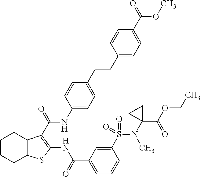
C1(CCC2=CC=C(NC(=O)C3=C(NC(C4=CC=CC(S(N(C5(C(OCC)=O)CC5)C)(=O)=O)=C4)=O)SC4=C3CCCC4)C=C2)=CC=C(C(=O)OC)C=C1
